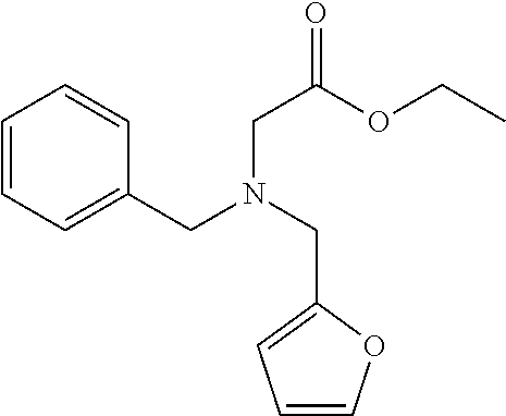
C1=CC=C(CN(CC2=CC=CO2)CC(OCC)=O)C=C1
